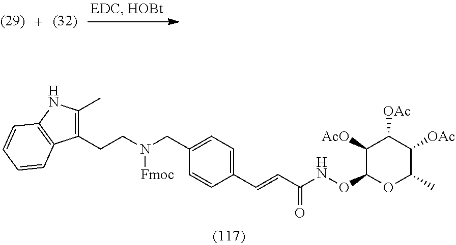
O(C1OC(C)C([OAc])C([OAc])C1[AcO])NC(C=CC1=CC=C(CN(CCC2=C(C)NC3=C2C=CC=C3)[Fmoc])C=C1)=O
